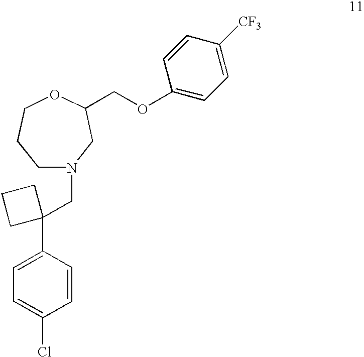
C1=C(C2(CN3CCCOC(COC4=CC=C([CF3])C=C4)C3)CCC2)C=CC(Cl)=C1
